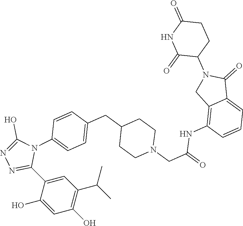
C1=C(C2=NN=C(O)N2C2=CC=C(CC3CCN(CC(=O)NC4=C5C(=CC=C4)C(=O)N(C4CCC(=O)NC4=O)C5)CC3)C=C2)C(O)=CC(O)=C1C(C)C
